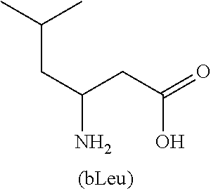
C(CC(N)CC(=O)O)(C)C
